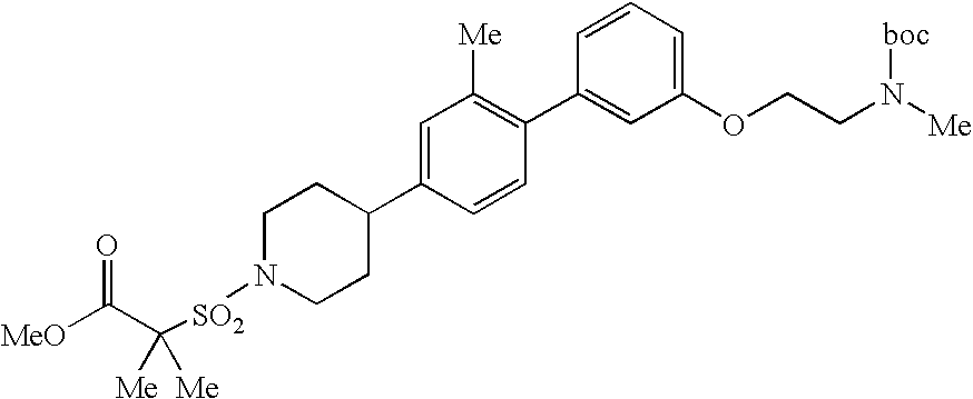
[MeO]C(=O)C([SO2]N1CCC(C2=CC([Me])=C(C3=CC(OCCN([Me])[boc])=CC=C3)C=C2)CC1)([Me])[Me]
